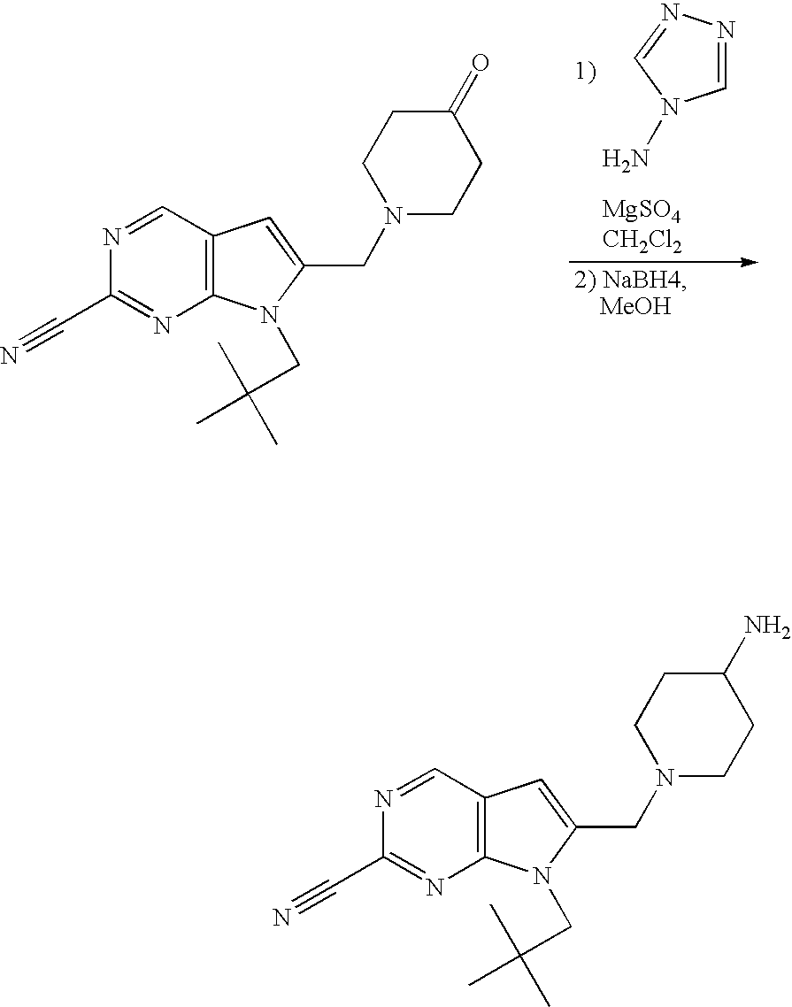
C1=NN=CN1N.N1=CC2=C(N=C1C#N)N(CC(C)(C)C)C(CN1CCC(=O)CC1)=C2.N1=CC2=C(N=C1C#N)N(CC(C)(C)C)C(CN1CCC(N)CC1)=C2
